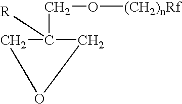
C1C(CO[(CH2)nRf])([R])CO1
